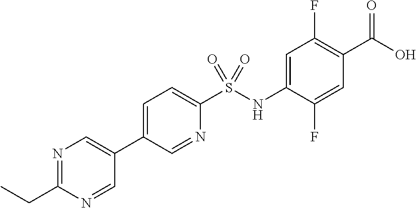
C1=C(C2=CN=C(CC)N=C2)C=NC(S(NC2=CC(F)=C(C(O)=O)C=C2F)(=O)=O)=C1
